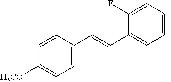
C1([H3CO])=CC=C(C=CC2=CC=CC=C2F)C=C1
